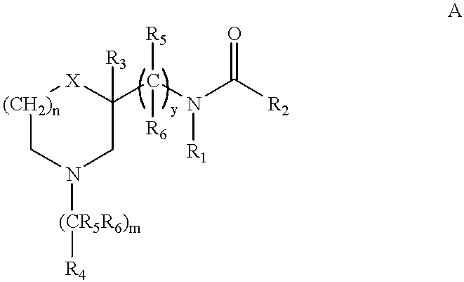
[(CH2)n]1CN([(CR5R6)m][R4])CC(C(N(C([R2])=O)[R1])([R5])[R6])([R3])[X]1
